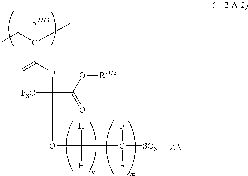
CCC(C)([RIII3])C(OC([F3C])(C(O[RIII5])=O)OC([H])([H])C(F)(F)[SO3-])=O
